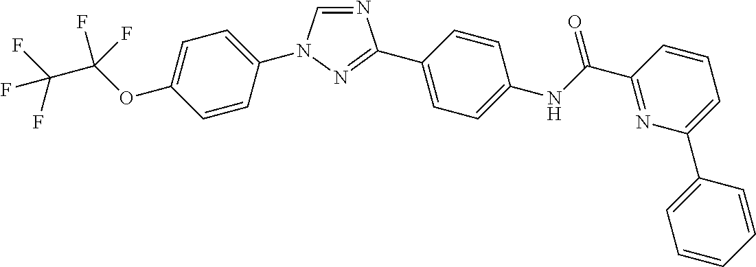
C1=CC(N2C=NC(C3=CC=C(NC(C4=NC(C5=CC=CC=C5)=CC=C4)=O)C=C3)=N2)=CC=C1OC(C(F)(F)F)(F)F
